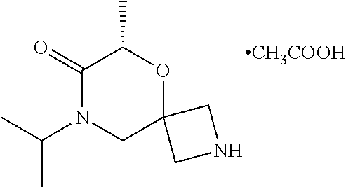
[CH3COOH].C12(OC(C)C(=O)N(C(C)C)C1)CNC2
